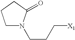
C1N(CCC[X1])C(=O)CC1
